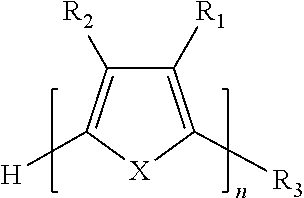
C1([R1])=C([R3])[X]C([H])=C1[R2]
